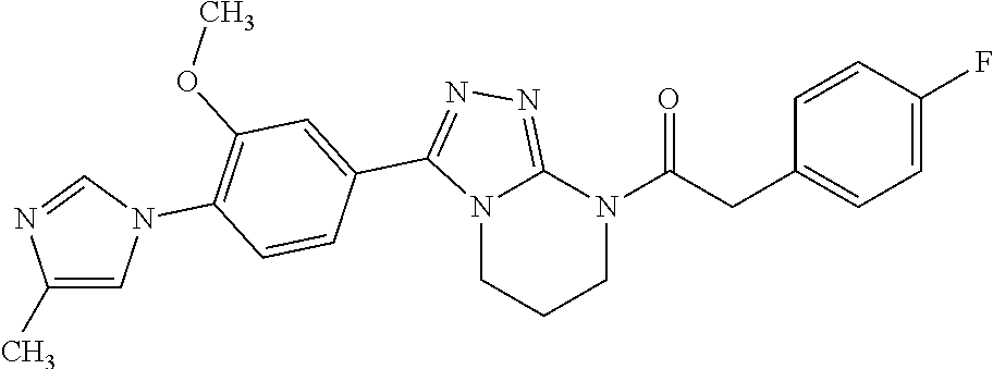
C1N(C(CC2=CC=C(F)C=C2)=O)C2=NN=C(C3=CC(OC)=C(N4C=C(C)N=C4)C=C3)N2CC1
